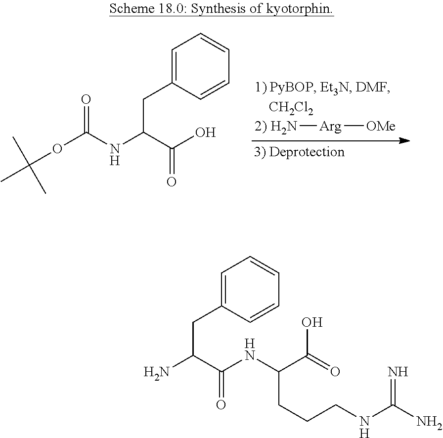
N[Arg][OMe].C1=C(CC(C(O)=O)NC(OC(C)(C)C)=O)C=CC=C1.C1=C(CC(N)C(NC(C(O)=O)CCCNC(N)=N)=O)C=CC=C1
